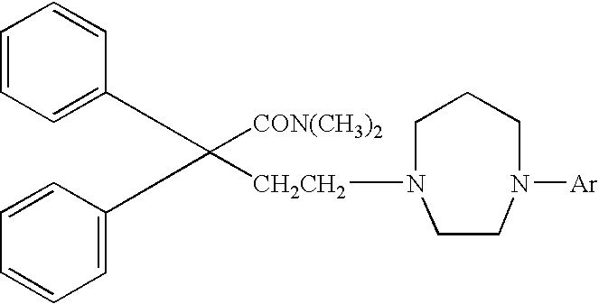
C1=CC=C(C(C2=CC=CC=C2)([CON(CH3)2])[CH2CH2]N2CCCN([Ar])CC2)C=C1
